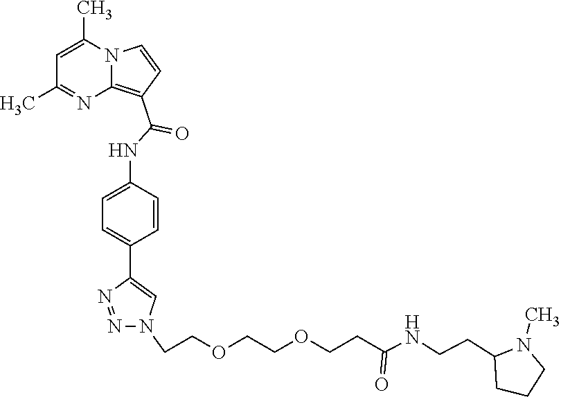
C1=C(C)N2C(=C(C(NC3=CC=C(C4=CN(CCOCCOCCC(NCCC5CCCN5C)=O)N=N4)C=C3)=O)C=C2)N=C1C
